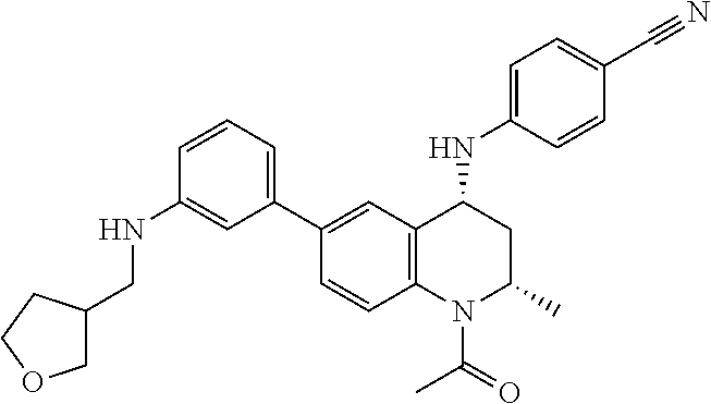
C1(NC2CC(C)N(C(C)=O)C3=C2C=C(C2=CC=CC(NCC4COCC4)=C2)C=C3)=CC=C(C#N)C=C1
